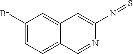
C12=CC(Br)=CC=C1C=NC(N=S)=C2
